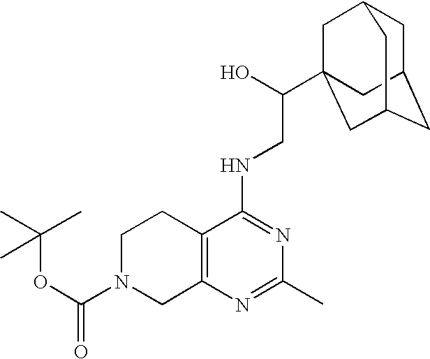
C(OC(=O)N1CC2=C(CC1)C(NCC(O)C13CC4CC(CC(C1)C4)C3)=NC(C)=N2)(C)(C)C
